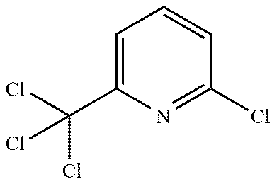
C1=C(C(Cl)(Cl)Cl)N=C(Cl)C=C1
